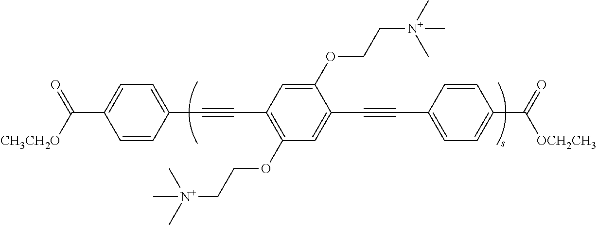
C1=C(C#CC2=C(OCC[N+](C)(C)C)C=C(C#CC3=CC=C(C(=O)[OCH2CH3])C=C3)C(OCC[N+](C)(C)C)=C2)C=CC(C(=O)[CH3CH2O])=C1
